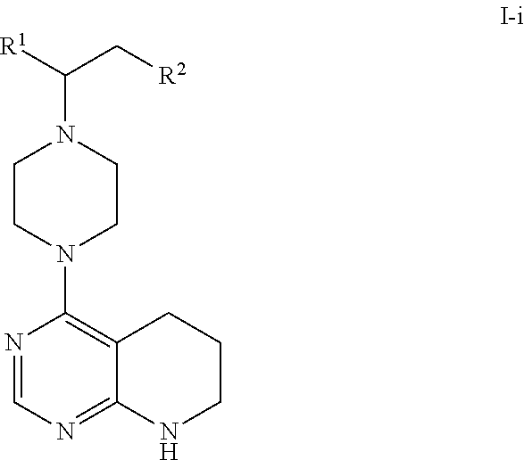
N1=CN=C2C(=C1N1CCN(C([R1])C[R2])CC1)CCCN2
